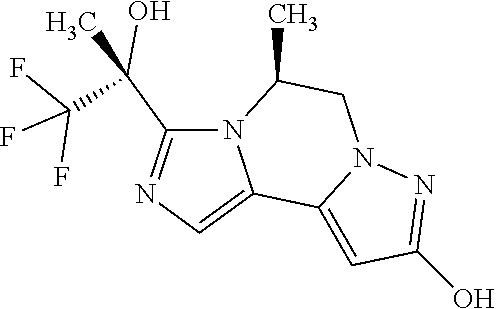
FC(F)(F)C(C)(C1=NC=C2N1C(C)CN1C2=CC(O)=N1)O
